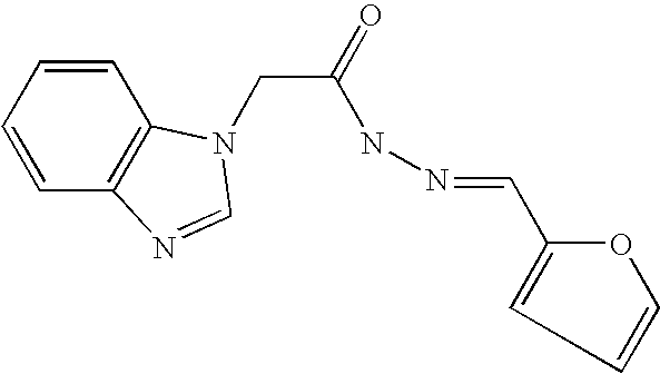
C1=CC=CC2=C1N(CC(NN=CC1=CC=CO1)=O)C=N2
